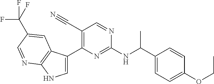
C1=C(C2=C(C#N)C=NC(NC(C3=CC=C(OCC)C=C3)C)=N2)C2=C(N1)N=CC(C(F)(F)F)=C2
